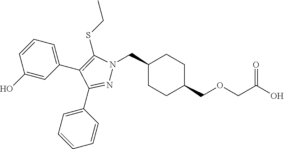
C1(CN2N=C(C3=CC=CC=C3)C(C3=CC=CC(O)=C3)=C2SCC)CCC(COCC(O)=O)CC1
